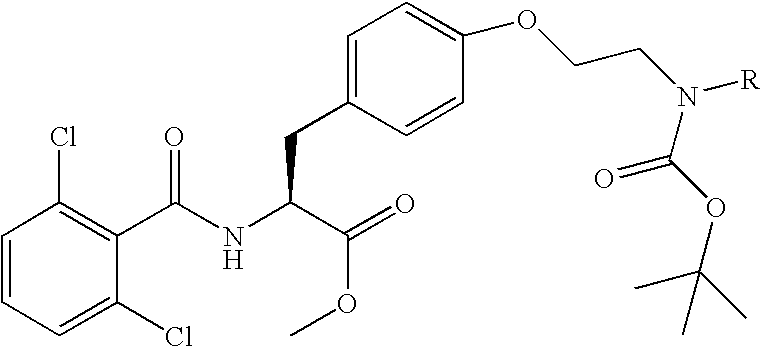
C1=CC=C(Cl)C(C(NC(C(=O)OC)CC2=CC=C(OCCN([R])C(OC(C)(C)C)=O)C=C2)=O)=C1Cl
